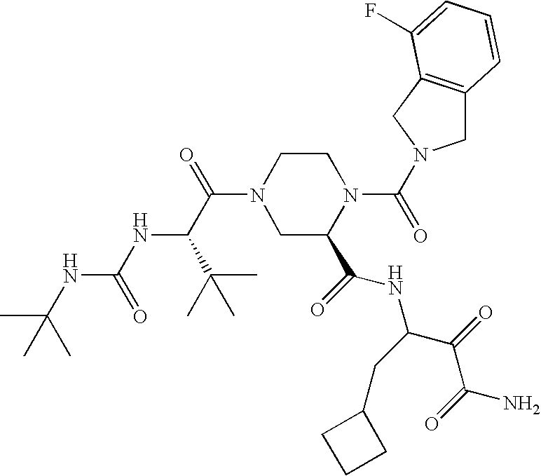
N1(C(C(NC(NC(C)(C)C)=O)C(C)(C)C)=O)CC(C(NC(C(C(N)=O)=O)CC2CCC2)=O)N(C(=O)N2CC3=C(C2)C(F)=CC=C3)CC1
